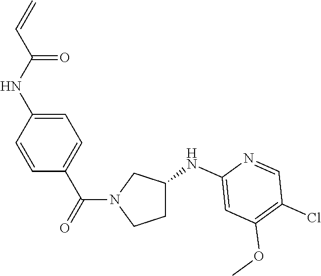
C1=CC(NC(C=C)=O)=CC=C1C(=O)N1CCC(NC2=CC(OC)=C(Cl)C=N2)C1
